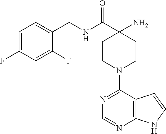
C12=C(C(N3CCC(N)(C(NCC4=CC=C(F)C=C4F)=O)CC3)=NC=N1)C=CN2
